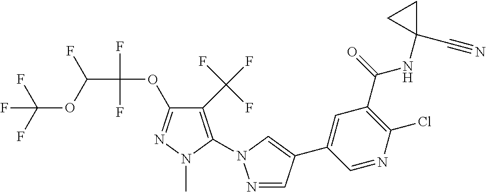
N1=CC(C2=CC(C(=O)NC3(C#N)CC3)=C(Cl)N=C2)=CN1C1=C(C(F)(F)F)C(OC(C(OC(F)(F)F)F)(F)F)=NN1C
